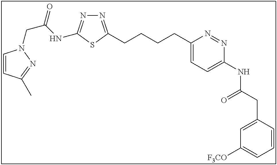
N1=C(CCCCC2=CC=C(NC(CC3=CC([F3CO])=CC=C3)=O)N=N2)SC(NC(CN2C=CC(C)=N2)=O)=N1
